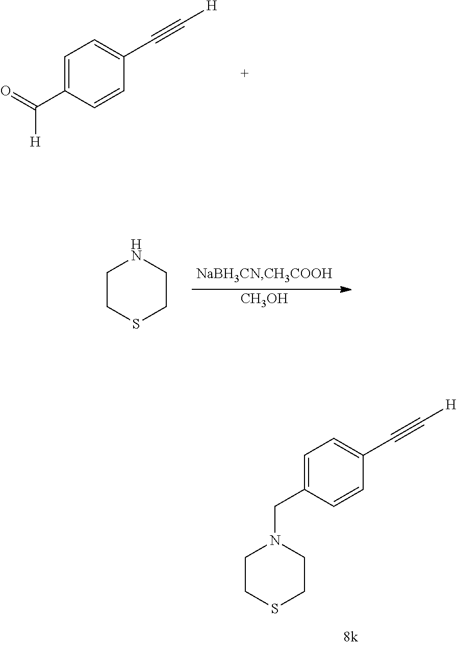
C1=C(CN2CCSCC2)C=CC(C#C[H])=C1.C1=C(C(=O)[H])C=CC(C#C[H])=C1.[CH3OH].C1CSCCN1
